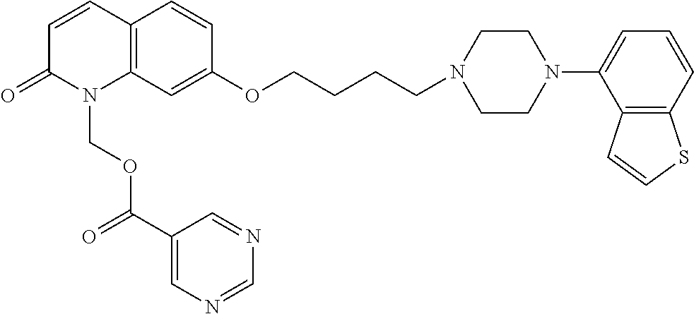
C1=CC2=C(N(COC(C3=CN=CN=C3)=O)C1=O)C=C(OCCCCN1CCN(C3=CC=CC4=C3C=CS4)CC1)C=C2
